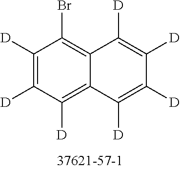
C1([D])=C([D])C([D])=C2C([D])=C([D])C([D])=C([D])C2=C1Br
